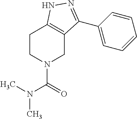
N(C(=O)N1CC2=C(CC1)NN=C2C1=CC=CC=C1)(C)C
